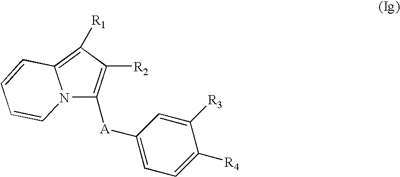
[A](C1=CC=C([R4])C([R3])=C1)C1=C([R2])C([R1])=C2N1C=CC=C2
